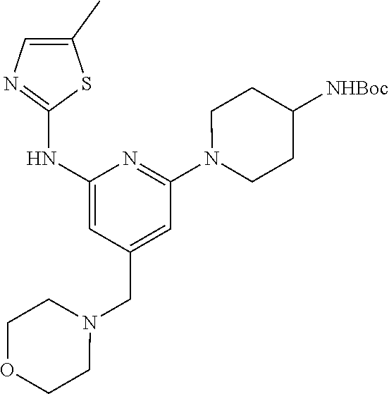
C1(NC2=NC=C(C)S2)=CC(CN2CCOCC2)=CC(N2CCC([NHBoc])CC2)=N1
